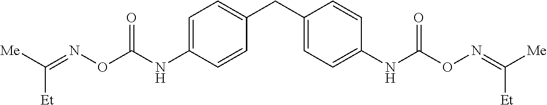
C1=C(NC(=O)ON=C([Me])[Et])C=CC(CC2=CC=C(NC(=O)ON=C([Et])[Me])C=C2)=C1
